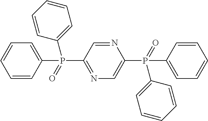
N1=CC(P(C2=CC=CC=C2)(C2=CC=CC=C2)=O)=NC=C1P(C1=CC=CC=C1)(=O)C1=CC=CC=C1
